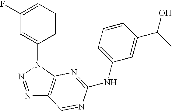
N1=NN(C2=CC(F)=CC=C2)C2=C1C=NC(NC1=CC=CC(C(O)C)=C1)=N2
